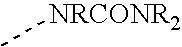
C[NRCONR2]
